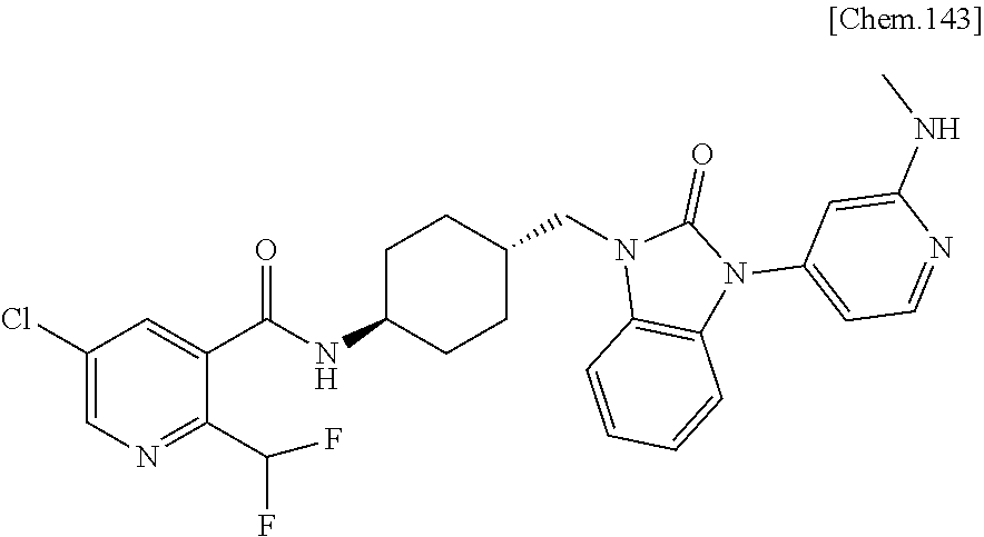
C1(Cl)=CN=C(C(F)F)C(C(NC2CCC(CN3C4=C(N(C5=CC=NC(NC)=C5)C3=O)C=CC=C4)CC2)=O)=C1
